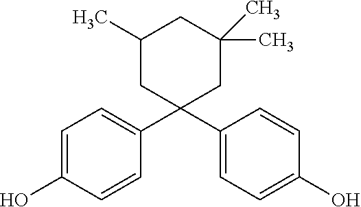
C1=C(O)C=CC(C2(C3=CC=C(O)C=C3)CC(C)(C)CC(C)C2)=C1
